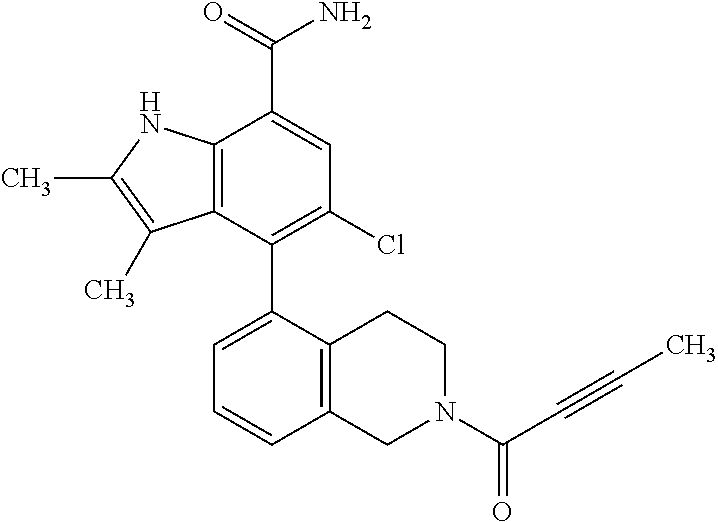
C12=C(NC(C)=C1C)C(C(=O)N)=CC(Cl)=C2C1=CC=CC2=C1CCN(C(C#CC)=O)C2
